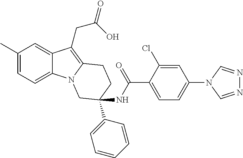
C1(C)=CC=C2C(=C1)C(CC(=O)O)=C1N2CC(NC(C2=CC=C(N3C=NN=C3)C=C2Cl)=O)(C2=CC=CC=C2)CC1
